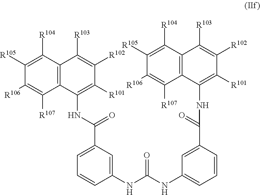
C12=C(C([R104])=C([R105])C([R106])=C1[R107])C([R103])=C([R102])C([R101])=C2NC(=O)C1=CC=CC(NC(NC2=CC=CC(C(=O)NC3=C([R101])C([R102])=C([R103])C4=C3C([R107])=C([R106])C([R105])=C4[R104])=C2)=O)=C1
